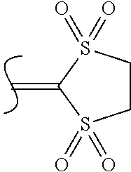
C=C1S(=O)(=O)CCS1(=O)=O
